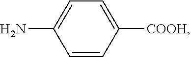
C1=CC([COOH])=CC=C1N
